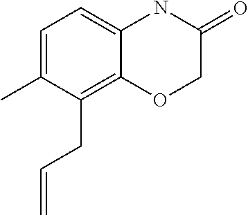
C1=C(C)C(CC=C)=C2C(=C1)NC(=O)CO2
